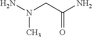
N(N)(CC(N)=O)C
